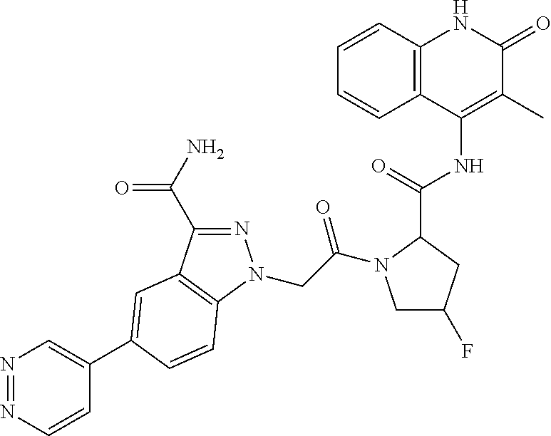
N1=NC=CC(C2=CC3=C(N(CC(=O)N4CC(F)CC4C(=O)NC4=C(C)C(=O)NC5=C4C=CC=C5)N=C3C(N)=O)C=C2)=C1
